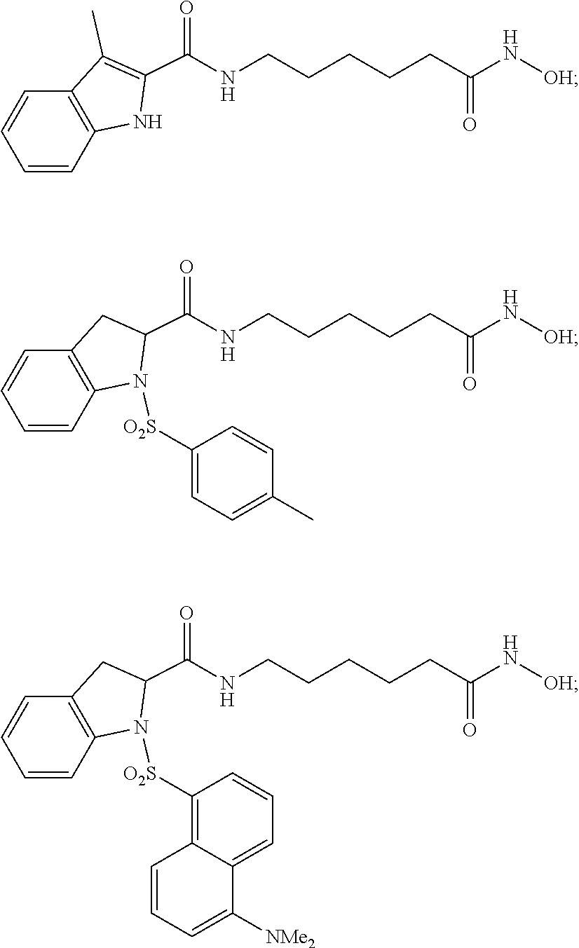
C1=CC2=C(C=C1)CC(C(=O)NCCCCCC(=O)N[OH])N2[O2S]C1=C2C(=CC=C1)C([NMe2])=CC=C2.C12=C(NC(C(=O)NCCCCCC(=O)N[OH])=C1C)C=CC=C2.C1=CC2=C(C=C1)N([O2S]C1=CC=C(C)C=C1)C(C(=O)NCCCCCC(=O)N[OH])C2
